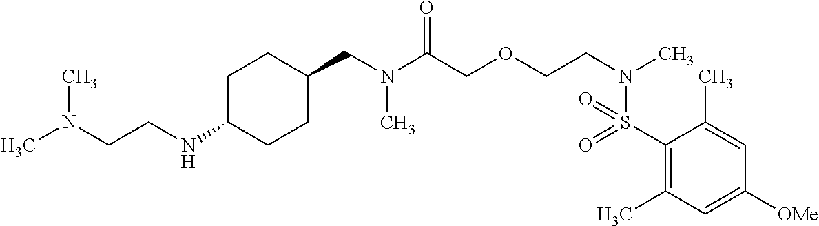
N(C(COCCN(C)S(=O)(=O)C1=C(C)C=C([OMe])C=C1C)=O)(C)CC1CCC(NCCN(C)C)CC1
